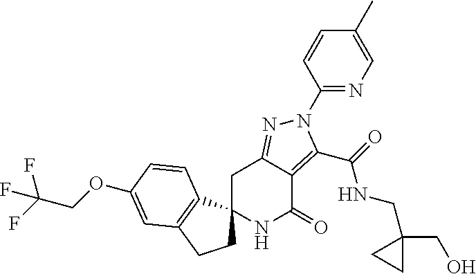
C1C2=NN(C3=NC=C(C)C=C3)C(C(=O)NCC3(CO)CC3)=C2C(=O)NC12CCC1=C2C=CC(OCC(F)(F)F)=C1
